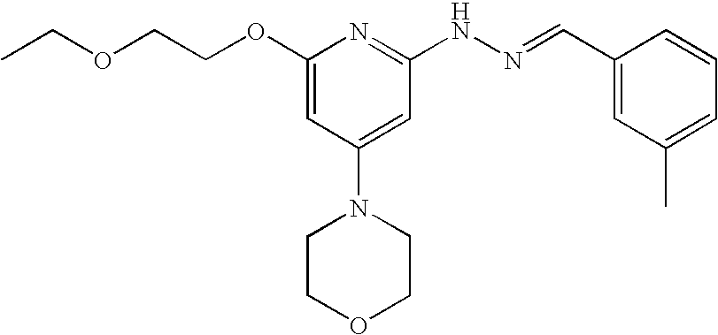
O(CCOC1=CC(N2CCOCC2)=CC(NN=CC2=CC(C)=CC=C2)=N1)CC
